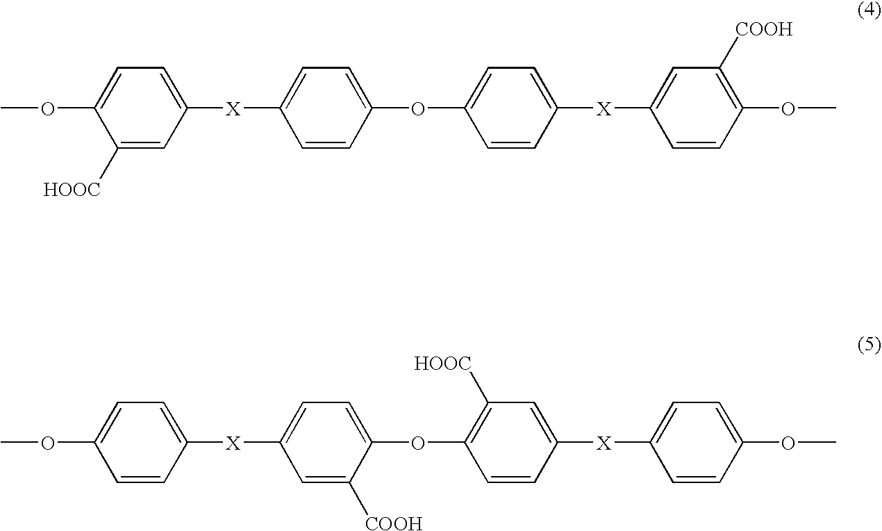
O(C1=CC=C([X]C2=CC=C(OC3=CC=C([X]C4=CC([COOH])=C(OC)C=C4)C=C3)C=C2)C=C1[HOOC])C.O(C1=CC=C([X]C2=CC=C(OC3=C([HOOC])C=C([X]C4=CC=C(OC)C=C4)C=C3)C([COOH])=C2)C=C1)C
